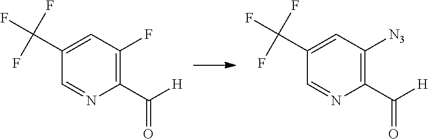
C1(C([H])=O)=C(F)C=C(C(F)(F)F)C=N1.C1(C([H])=O)=C([N3])C=C(C(F)(F)F)C=N1
